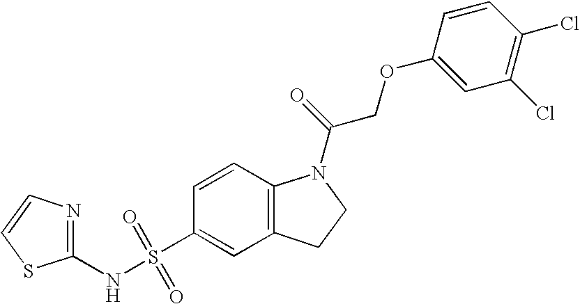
C1=CC2=C(C=C1S(NC1=NC=CS1)(=O)=O)CCN2C(=O)COC1=CC(Cl)=C(Cl)C=C1
